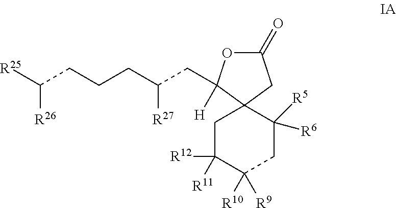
C1(=O)OC(CC(CCCC([R25])[R26])[R27])([H])C2(C1)CC([R12])([R11])C([R9])([R10])CC2([R6])[R5]
